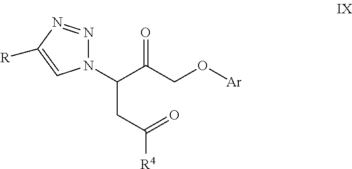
N1(C(C(CO[Ar])=O)CC([R4])=O)N=NC([R])=C1
